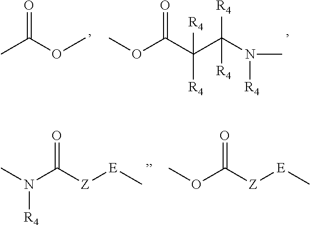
CC(OC)=O.C(OC)(=O)C(C(N([R4])C)([R4])[R4])([R4])[R4].C(=O)([Z][E]C)N(C)[R4].C(=O)([Z][E]C)OC
